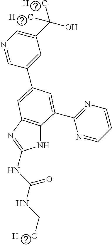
N1C2=C(N=C1NC(NC[H      C])=O)C=C(C1=CC(C(O)([H      C])[H      C])=CN=C1)C=C2C1=NC=CC=N1
